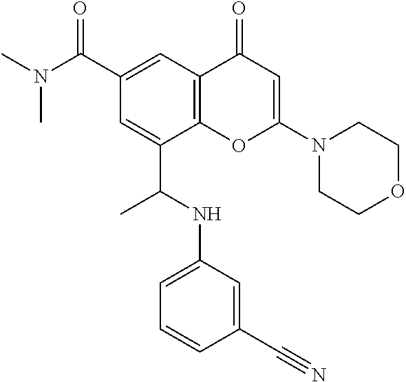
C1(C(N(C)C)=O)=CC2=C(C(C(NC3=CC=CC(C#N)=C3)C)=C1)OC(N1CCOCC1)=CC2=O
